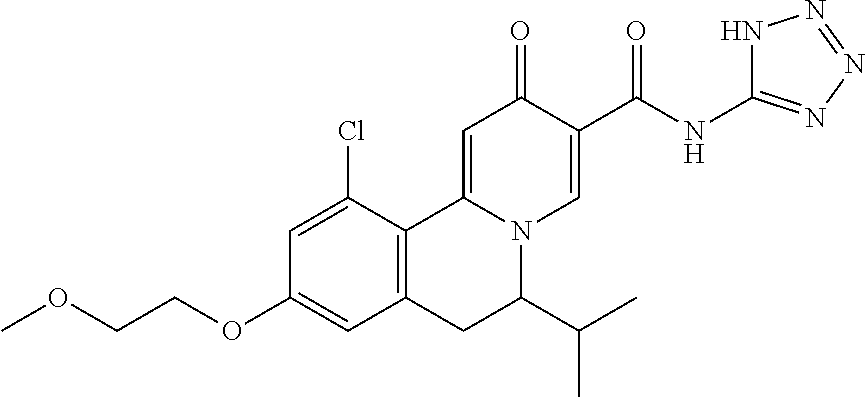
C(COC1=CC2=C(C(Cl)=C1)C1=CC(=O)C(C(NC3=NN=NN3)=O)=CN1C(C(C)C)C2)OC
